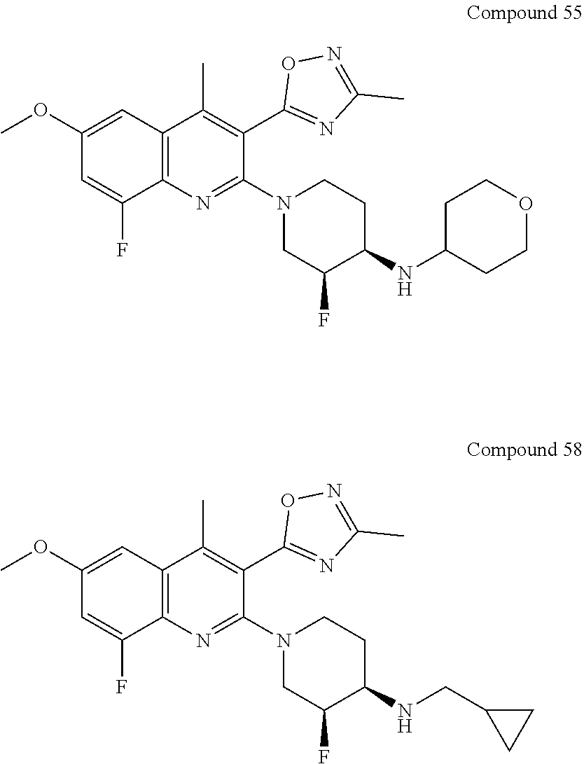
N1(C2=NC3=C(C=C(OC)C=C3F)C(C)=C2C2=NC(C)=NO2)CC(F)C(NC2CCOCC2)CC1.N1(C2=NC3=C(C=C(OC)C=C3F)C(C)=C2C2=NC(C)=NO2)CC(F)C(NCC2CC2)CC1
